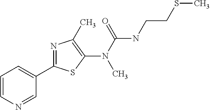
C1=CN=CC(C2=NC(C)=C(N(C(NCCSC)=O)C)S2)=C1
